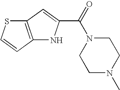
C12=C(C=CS1)NC(C(=O)N1CCN(C)CC1)=C2
